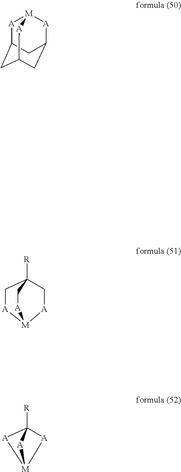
[A]1C2CC3CC([A][M]1[A]3)C2.[A]1CC2([R])C[A][M]1[A]C2.[A]1[M]2[A]C1([R])[A]2
